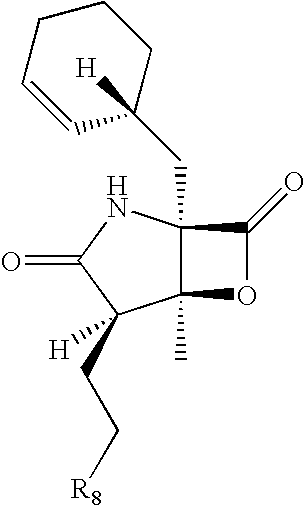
C12(CC3([H])C=CCCC3)C(C)(OC1=O)C(CC[R8])([H])C(=O)N2
